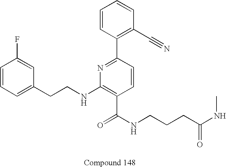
C1=CC=C(CCNC2=C(C(NCCCC(NC)=O)=O)C=CC(C3=C(C#N)C=CC=C3)=N2)C=C1F
